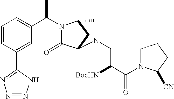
C1=CC(C2=NN=NN2)=CC(C(C)N2C(=O)C3CC2CN3CC([BocHN])C(=O)N2CCCC2[CN])=C1
